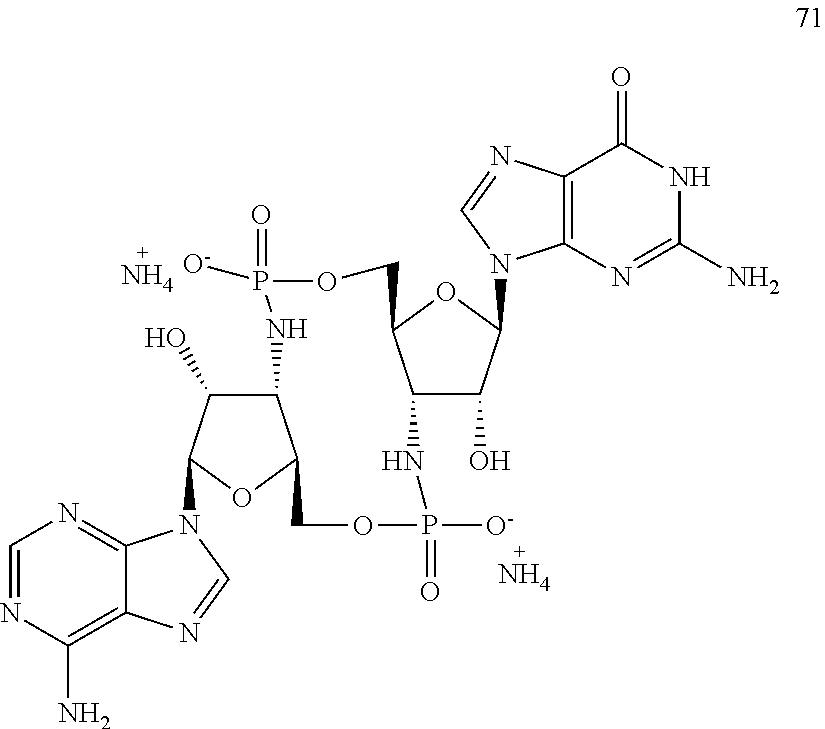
C12C(O)C(N3C4=C(C(=O)NC(N)=N4)N=C3)OC1COP(=O)([O-])NC1C(O)C(N3C4=NC=NC(N)=C4N=C3)OC1COP(=O)([O-])N2.N.N
